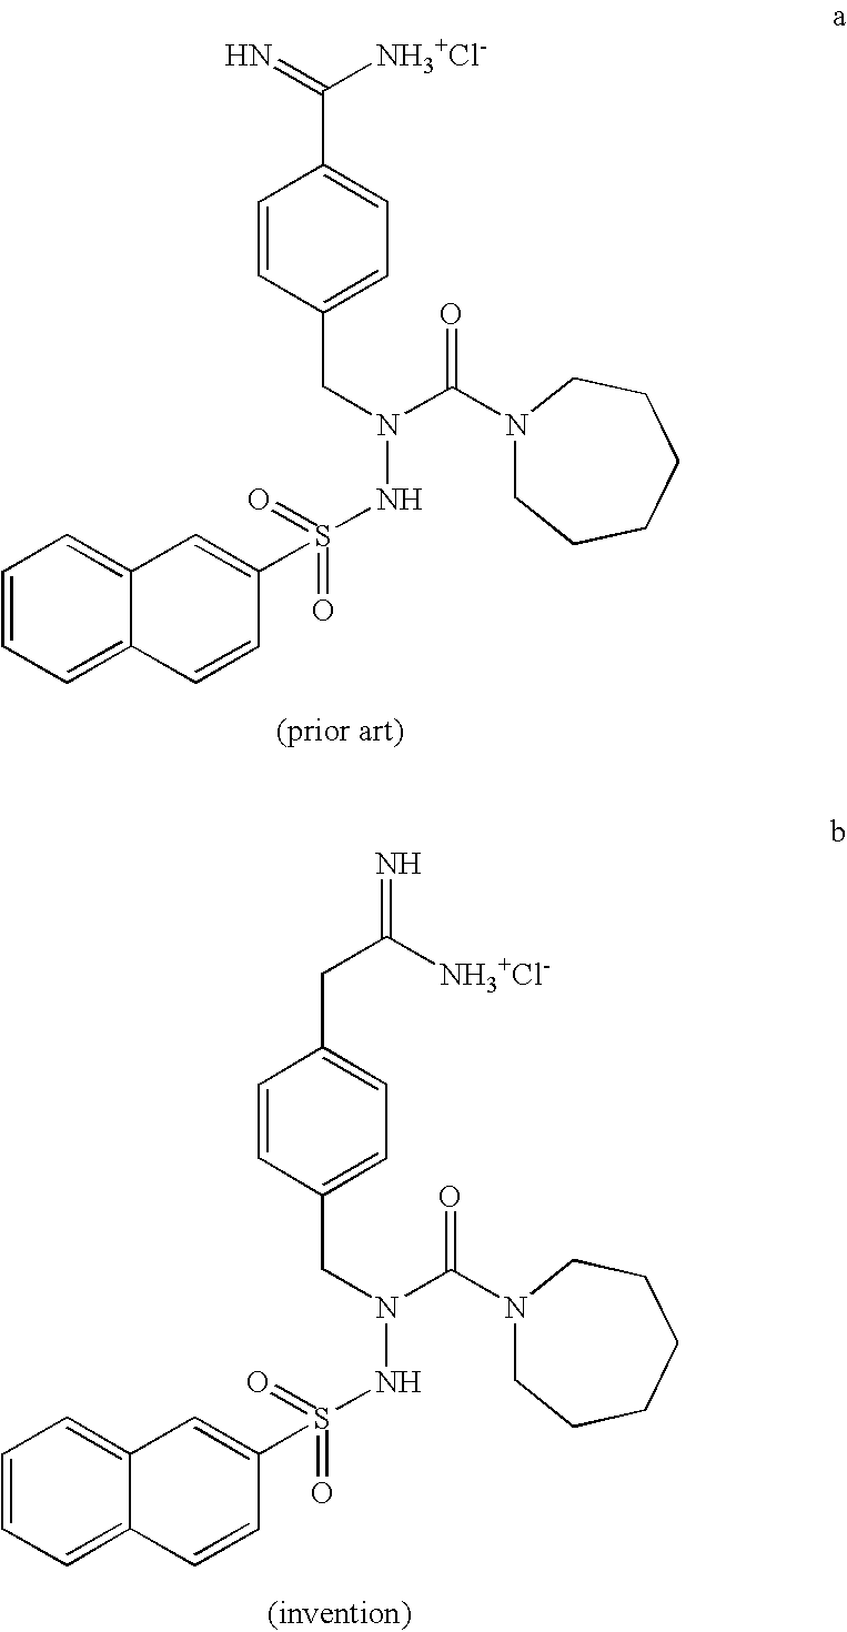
C1=CC(CN(NS(C2=CC3=CC=CC=C3C=C2)(=O)=O)C(N2CCCCCC2)=O)=CC=C1C(=N)[NH3+Cl-].C1=CC(CN(NS(C2=CC3=CC=CC=C3C=C2)(=O)=O)C(N2CCCCCC2)=O)=CC=C1CC([NH3+Cl-])=N
